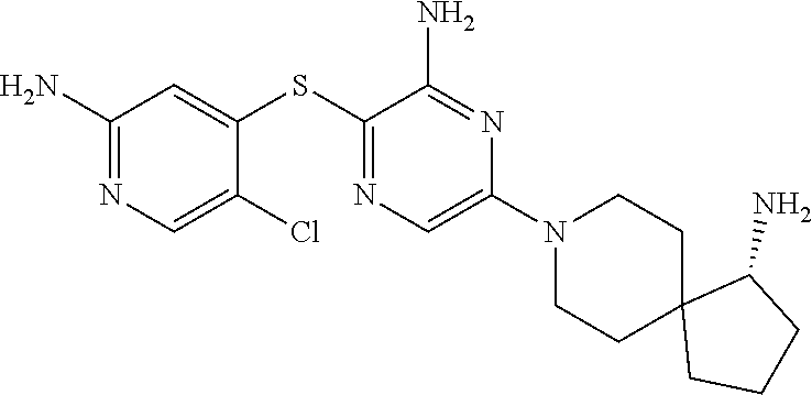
S(C1=NC=C(N2CCC3(CC2)CCCC3N)N=C1N)C1=CC(N)=NC=C1Cl
